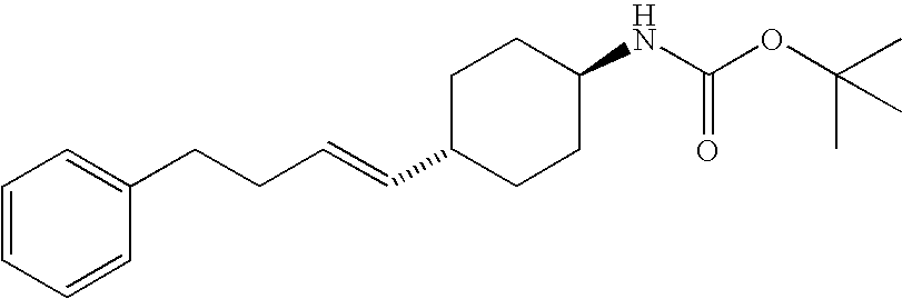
C1=CC=CC(CCC=CC2CCC(NC(OC(C)(C)C)=O)CC2)=C1
